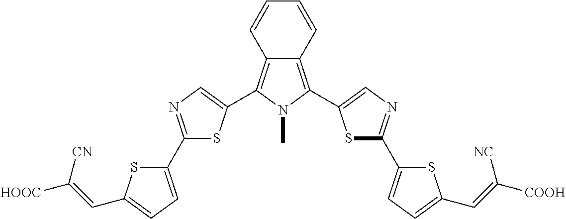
C12=C(C3=CN=C(C4=CC=C(C=C([COOH])[NC])S4)S3)N(C)C(C3=CN=C(C4=CC=C(C=C([HOOC])[CN])S4)S3)=C1C=CC=C2
